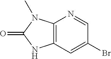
C12=C(C=C(Br)C=N1)NC(=O)N2C
